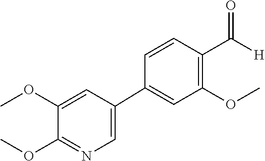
N1=C(OC)C(OC)=CC(C2=CC(OC)=C(C([H])=O)C=C2)=C1
